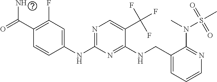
N(C1=NC=C(C(F)(F)F)C(NCC2=CC=CN=C2N(S(=O)(C)=O)C)=N1)C1=CC(F)=C(C(=O)N)C=C1
